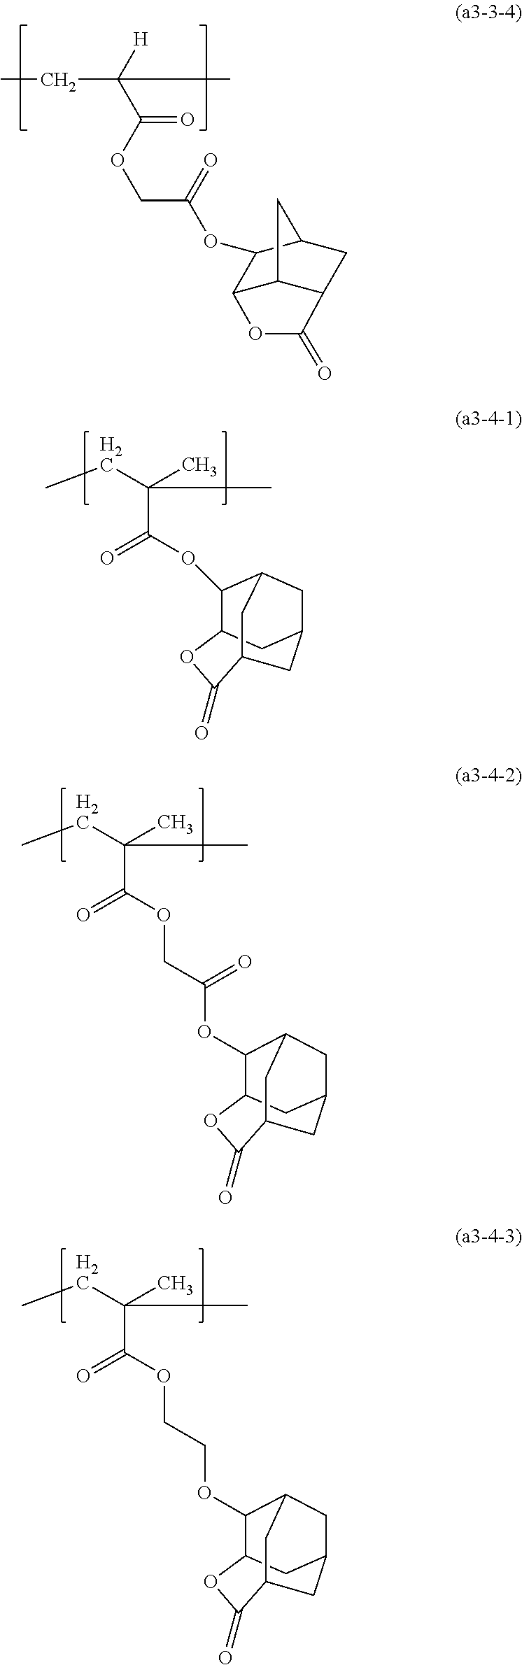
O(C(C([H])(C)CC)=O)CC(OC1C2C3C(CC1C3)C(=O)O2)=O.C(C(=O)OC1C2CC3CC1CC(C3)C(=O)O2)(C)(C)CC.C(C(=O)OCC(OC1C2CC3CC1CC(C3)C(=O)O2)=O)(C)(C)CC.C(C(=O)OCCOC1C2CC3CC1CC(C3)C(=O)O2)(C)(C)CC
